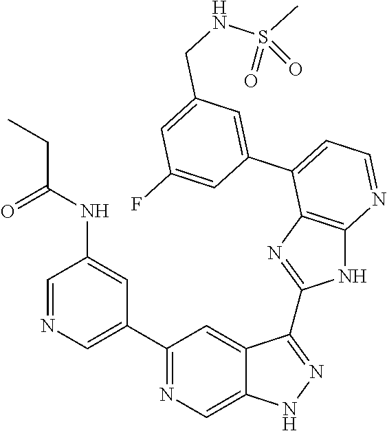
C1=NC=C(C2=NC=C3C(=C2)C(C2=NC4=C(N2)N=CC=C4C2=CC(CNS(C)(=O)=O)=CC(F)=C2)=NN3)C=C1NC(CC)=O
